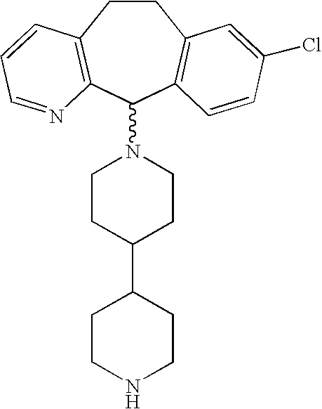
C1CC2=C(C(N3CCC(C4CCNCC4)CC3)C3=C1C=C(Cl)C=C3)N=CC=C2
